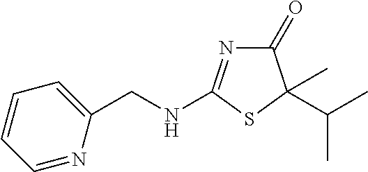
C(NC1=NC(=O)C(C(C)C)(C)S1)C1=CC=CC=N1
